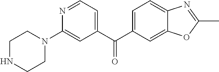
C1(C(C2=CC=C3C(=C2)OC(C)=N3)=O)=CC=NC(N2CCNCC2)=C1
